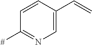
C1=CC(C=C)=CN=C1[#]
